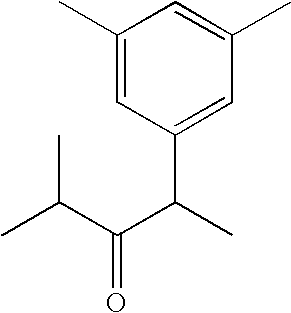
C1(C)=CC(C(C)C(C(C)C)=O)=CC(C)=C1
